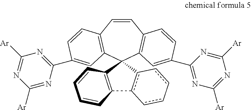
C1=CC2=C(C=C(C3=NC([Ar])=NC([Ar])=N3)C=C2)C2(C3=C1C=CC(C1=NC([Ar])=NC([Ar])=N1)=C3)c1c(C3=C2C=CC=C3)-cc-cc-1
